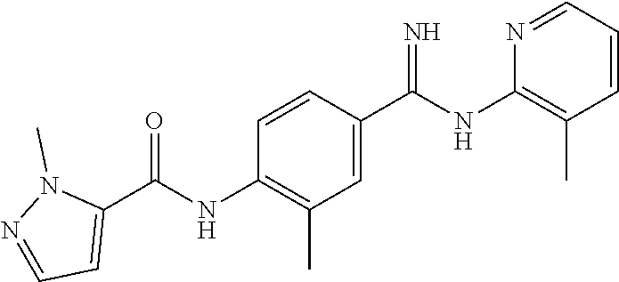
C1=CC(C(NC2=C(C)C=CC=N2)=N)=CC(C)=C1NC(C1=CC=NN1C)=O
